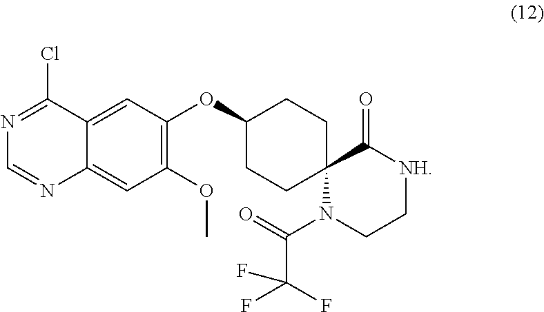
ClC1=NC=NC2=CC(OC)=C(OC3CCC4(CC3)N(C(=O)C(F)(F)F)CC[NH]C4=O)C=C12
